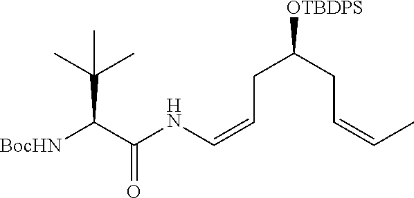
[BocHN]C(C(NC=CCC([OTBDPS])CC=CC)=O)C(C)(C)C
